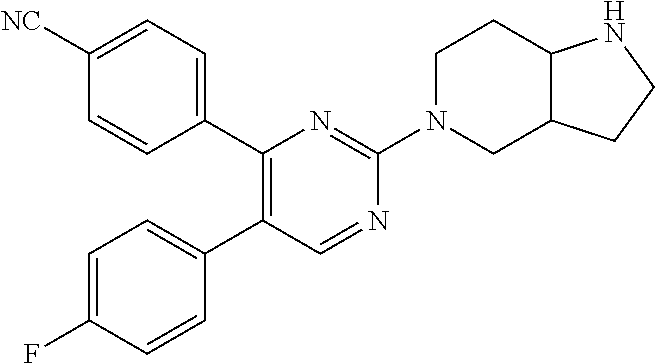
C1(C2=CC=C([NC])C=C2)=C(C2=CC=C(F)C=C2)C=NC(N2CC3C(CC2)NCC3)=N1
